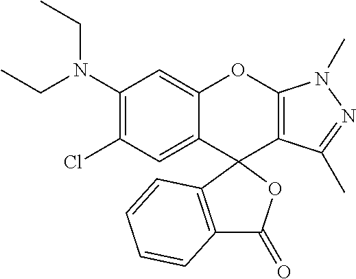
C1(N(CC)CC)=C(Cl)C=C2C(=C1)OC1=C(C(C)=NN1C)C21OC(=O)C2=C1C=CC=C2
